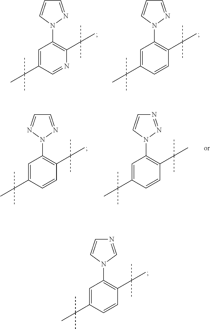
C1=C(C(C)(C)C)C=CC(C(C)(C)C)=C1N1C=NC=C1.C1=C(C(C)(C)C)C=NC(C(C)(C)C)=C1N1N=CC=C1.C1=C(C(C)(C)C)C=CC(C(C)(C)C)=C1N1N=CC=C1.C1=C(C(C)(C)C)C=CC(C(C)(C)C)=C1N1N=CC=N1.C1=C(C(C)(C)C)C=CC(C(C)(C)C)=C1N1N=NC=C1
